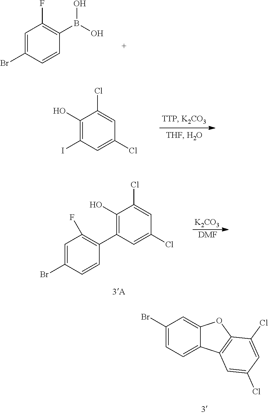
[K2CO3].[DMF].C1=C(Br)C=CC(C2=C(O)C(Cl)=CC(Cl)=C2)=C1F.C1=C(Br)C=CC(B(O)O)=C1F.C1(O)=C(I)C=C(Cl)C=C1Cl.C1(Br)=CC=C2C(=C1)OC1=C2C=C(Cl)C=C1Cl
